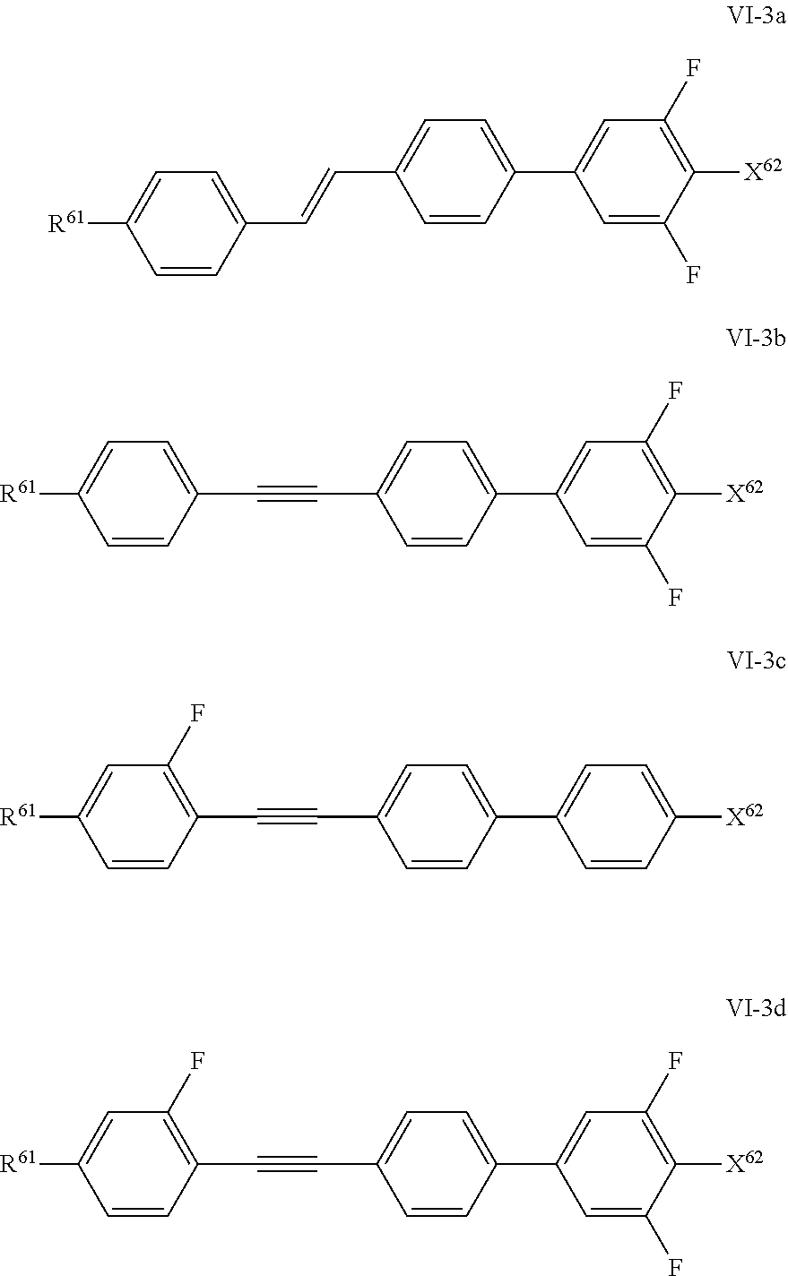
C1=C([R61])C=CC(C=CC2=CC=C(C3=CC(F)=C([X62])C(F)=C3)C=C2)=C1.C1(C#CC2=CC=C([R61])C=C2)=CC=C(C2=CC(F)=C([X62])C(F)=C2)C=C1.C1(C#CC2=C(F)C=C([R61])C=C2)=CC=C(C2=CC=C([X62])C=C2)C=C1.C1(C#CC2=C(F)C=C([R61])C=C2)=CC=C(C2=CC(F)=C([X62])C(F)=C2)C=C1
